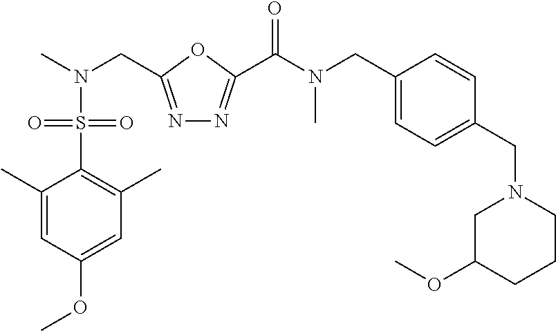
C1(CN(C)C(=O)C2=NN=C(CN(C)S(C3=C(C)C=C(OC)C=C3C)(=O)=O)O2)=CC=C(CN2CC(OC)CCC2)C=C1
